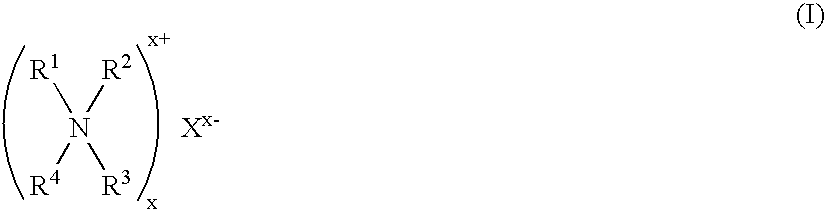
[R1]N([R2])([R3])[R4].[Xx-]
